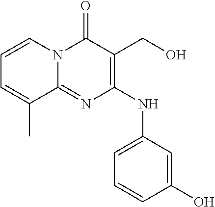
C1=CN2C(=NC(NC3=CC=CC(O)=C3)=C(CO)C2=O)C(C)=C1
